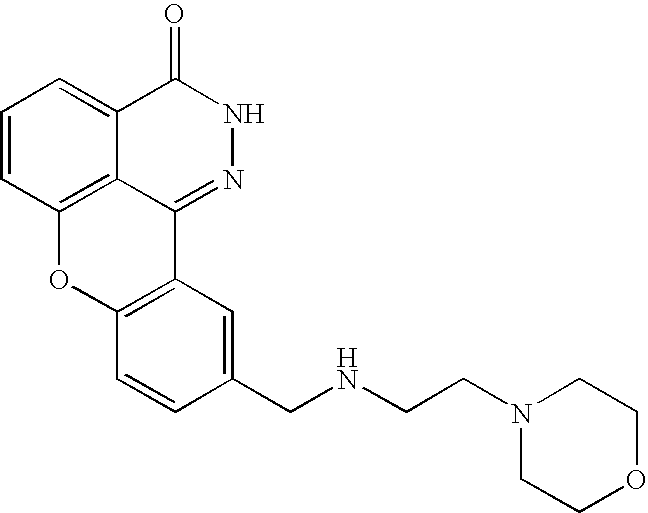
C1=CC2=C3C(=C1)C(=O)NN=C3C1=C(O2)C=CC(CNCCN2CCOCC2)=C1
